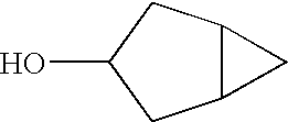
C12C(CC(O)C1)C2
